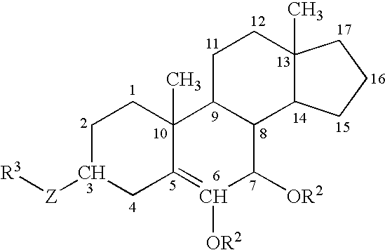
C1C([Z][R3])CC2=C([OR2])C([OR2])C3C(C2(C)C1)CCC1(C)C3CCC1
